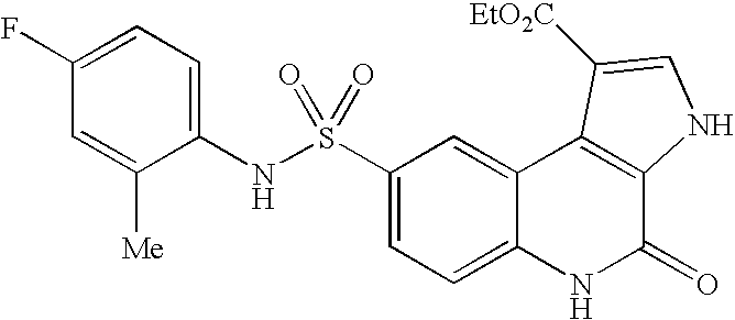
C1(NS(C2=CC=C3C(=C2)C2=C(C(=O)N3)NC=C2[EtO2C])(=O)=O)=CC=C(F)C=C1[Me]
